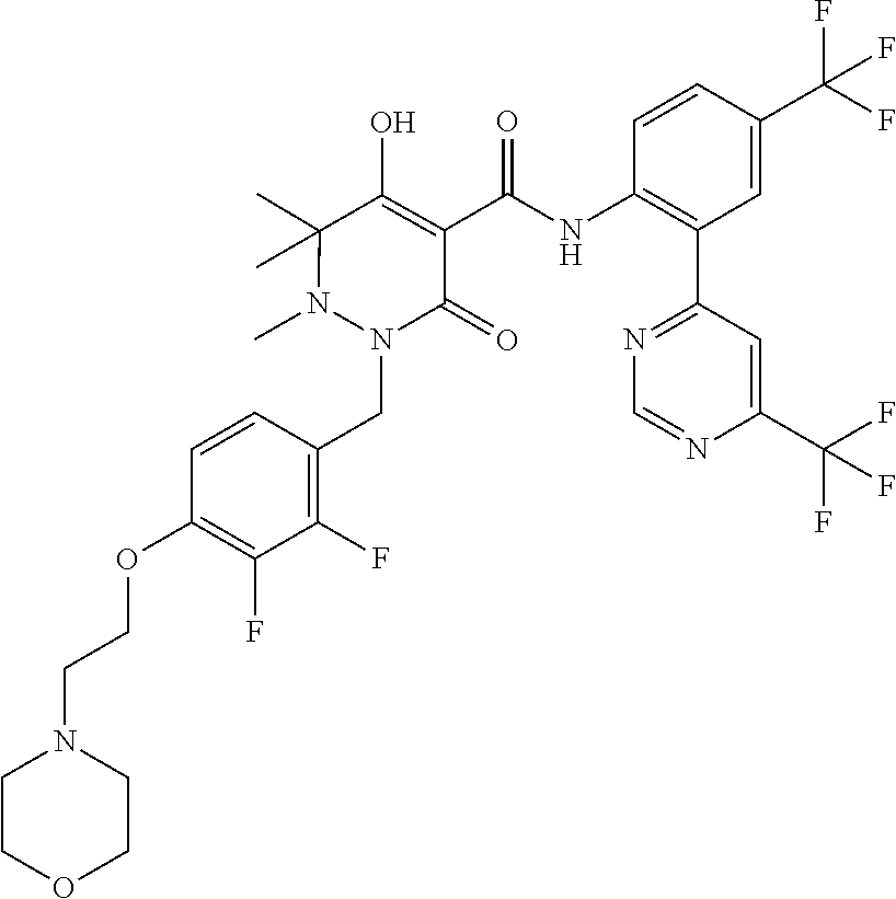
N1(CC2=C(F)C(F)=C(OCCN3CCOCC3)C=C2)N(C)C(C)(C)C(O)=C(C(NC2=C(C3=NC=NC(C(F)(F)F)=C3)C=C(C(F)(F)F)C=C2)=O)C1=O
